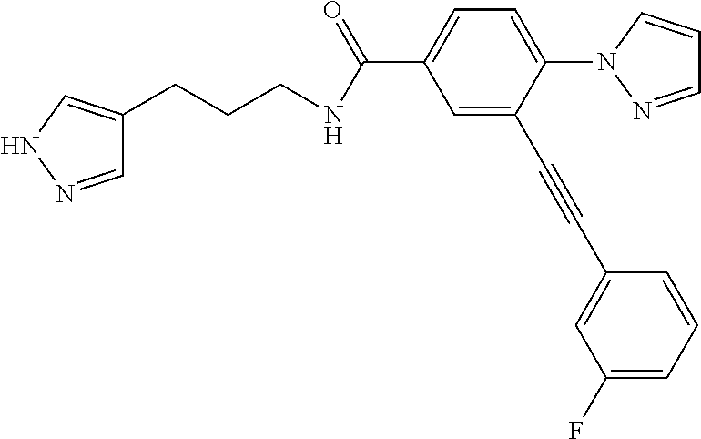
C1=NNC=C1CCCNC(C1=CC=C(N2N=CC=C2)C(C#CC2=CC(F)=CC=C2)=C1)=O
